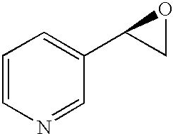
C1=CN=CC(C2OC2)=C1
